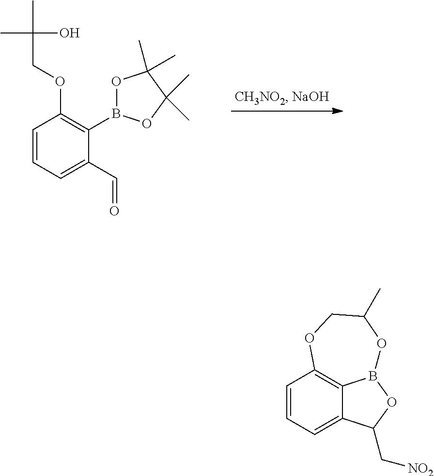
C1=CC=C(C=O)C(B2OC(C)(C)C(C)(C)O2)=C1OCC(O)(C)C.C1=CC=C2C3=C1OCC(C)OB3OC2C[NO2]
